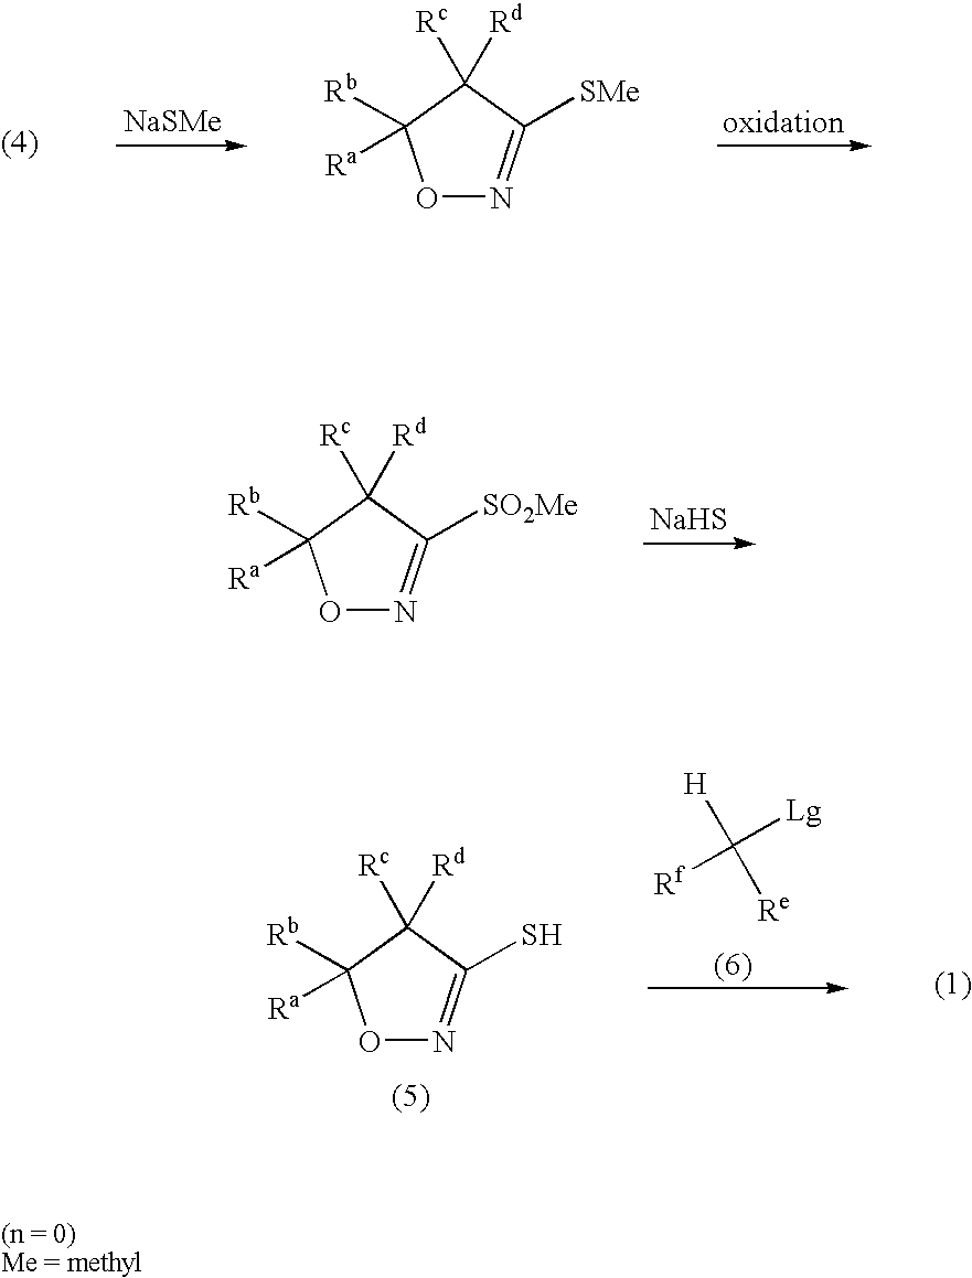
[NaSMe].O1N=C([SMe])C([Rc])([Rd])C1([Rb])[Ra].[NaHS].O1N=C([SO2Me])C([Rc])([Rd])C1([Rb])[Ra].O1N=C(S)C([Rc])([Rd])C1([Rb])[Ra].[Rf]C([Lg])([H])[Re]
